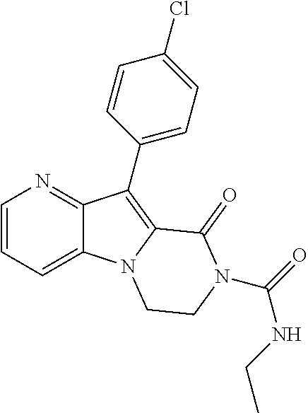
C12=CC=CN=C1C(C1=CC=C(Cl)C=C1)=C1N2CCN(C(=O)NCC)C1=O
